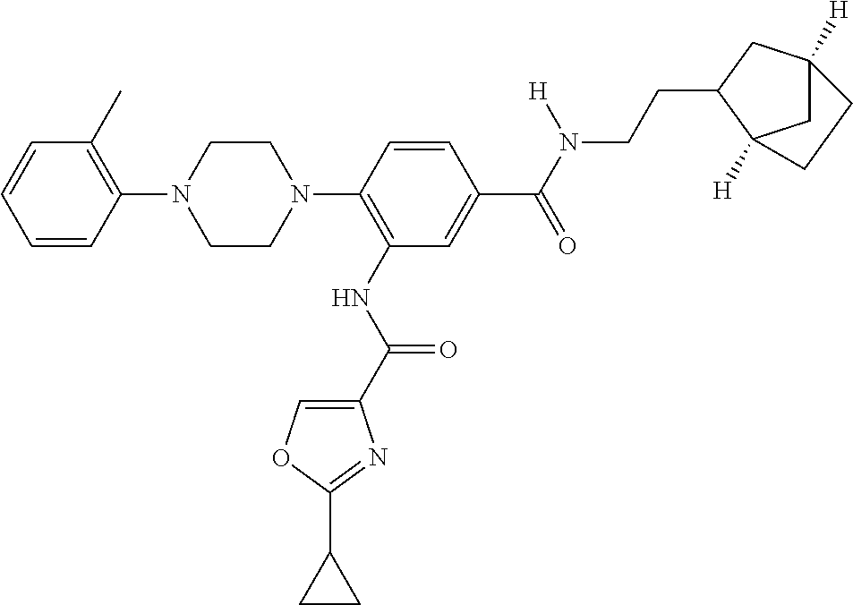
C1=CC=CC(N2CCN(C3=C(NC(=O)C4=COC(C5CC5)=N4)C=C(C(N(CCC4CC5([H])CC4([H])CC5)[H])=O)C=C3)CC2)=C1C
